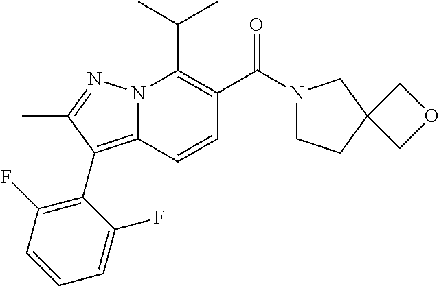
CC(C)C1=C(C(N2CCC3(C2)COC3)=O)C=CC2=C(C3=C(F)C=CC=C3F)C(C)=NN12
